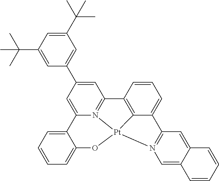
C1=C(C2=CC(C(C)(C)C)=CC(C(C)(C)C)=C2)C=C2N3=C1C1=C4C(=CC=C1)C1=N(C=C5C(=C1)C=CC=C5)[Pt]34OC1=CC=CC=C21
